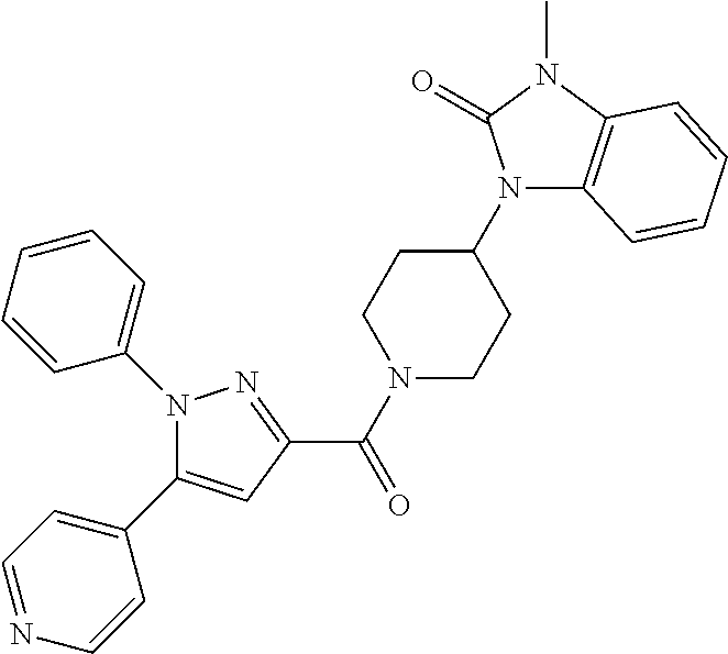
N1(C2=CC=CC=C2)C(C2=CC=NC=C2)=CC(C(=O)N2CCC(N3C4=C(N(C)C3=O)C=CC=C4)CC2)=N1
